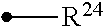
[R24]C
